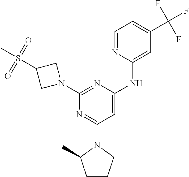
N1=C(N2C(C)CCC2)C=C(NC2=CC(C(F)(F)F)=CC=N2)N=C1N1CC(S(C)(=O)=O)C1
